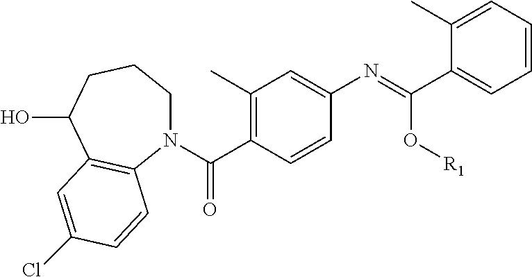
C1(C)=C(C(N2CCCC(O)C3=C2C=CC(Cl)=C3)=O)C=CC(N=C(C2=CC=CC=C2C)O[R1])=C1
